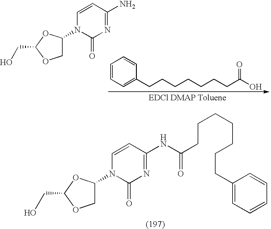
C1=CC(N)=NC(=O)N1C1COC(CO)O1.C1=CC=C(CCCCCCCC(=O)O)C=C1.C1=CC(NC(=O)CCCCCCCC2=CC=CC=C2)=NC(=O)N1C1COC(CO)O1
